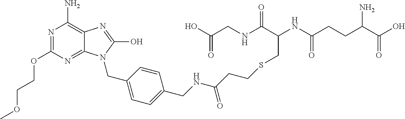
N1=C(OCCOC)N=C2C(=C1N)N=C(O)N2CC1=CC=C(CNC(CCSCC(NC(CCC(C(O)=O)N)=O)C(NCC(O)=O)=O)=O)C=C1
